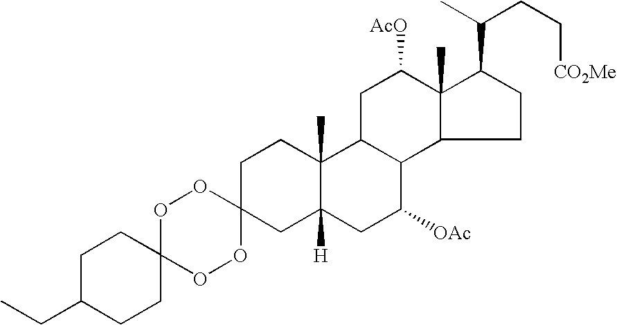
O1C2(OOC3(O1)CC1([H])C(C)(CC3)C3C(C([OAc])C1)C1C(C)(C([AcO])C3)C(C(C)CC[CO2Me])CC1)CCC(CC)CC2
